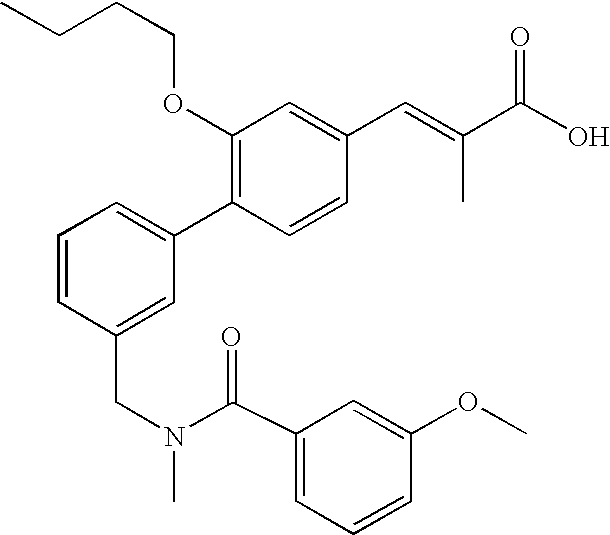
C1=CC(CN(C(C2=CC=CC(OC)=C2)=O)C)=CC(C2=C(OCCCC)C=C(C=C(C)C(O)=O)C=C2)=C1
